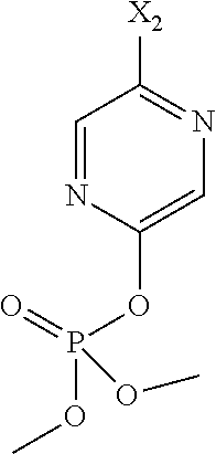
C1=NC(OP(OC)(=O)OC)=CN=C1[X2]
